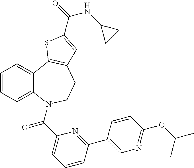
C1=CC=C2C(=C1)C1=C(CCN2C(C2=CC=CC(C3=CN=C(OC(C)C)C=C3)=N2)=O)C=C(C(=O)NC2CC2)S1
